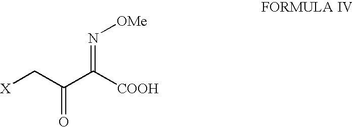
[X]CC(C([COOH])=N[OMe])=O
